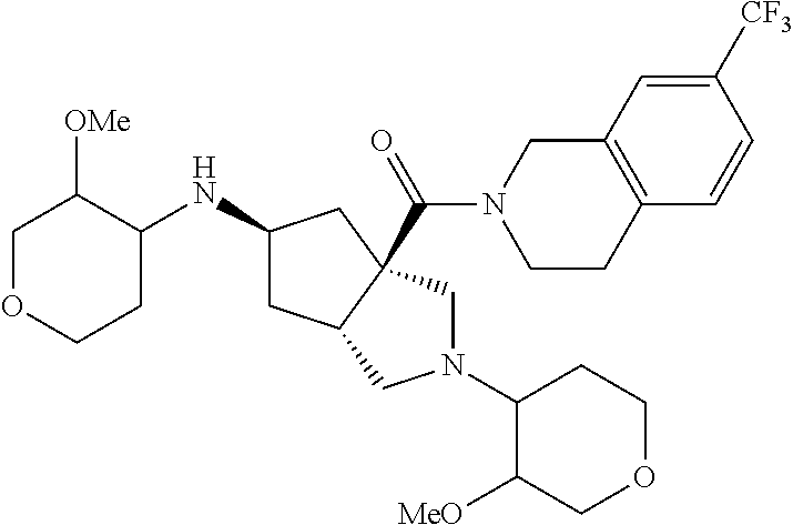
C1OCCC(NC2CC3C(C(N4CCC5=C(C4)C=C([CF3])C=C5)=O)(C2)CN(C2C([MeO])COCC2)C3)C1[OMe]
